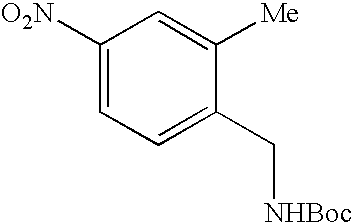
C1([O2N])=CC=C(C[NHBoc])C([Me])=C1
